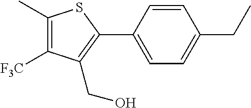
C1(C)=C([F3C])C(CO)=C(C2=CC=C(CC)C=C2)S1
